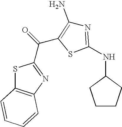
N1=C(NC2CCCC2)SC(C(=O)C2=NC3=C(S2)C=CC=C3)=C1N
